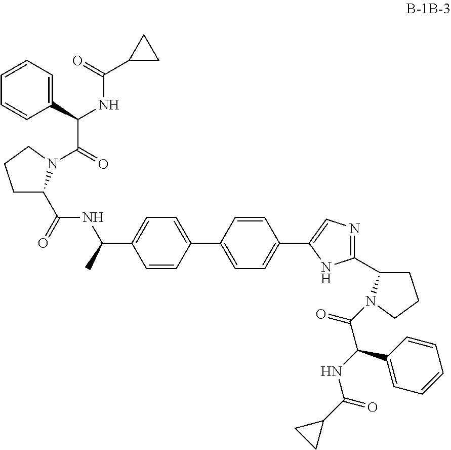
C1=CC(C2=CC=C(C3=CN=C(C4CCCN4C(=O)C(NC(C4CC4)=O)C4=CC=CC=C4)N3)C=C2)=CC=C1C(NC(C1CCCN1C(=O)C(C1=CC=CC=C1)NC(C1CC1)=O)=O)C
